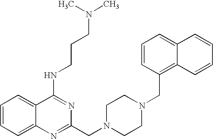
C1=CC=C2C(=C1)C(NCCCN(C)C)=NC(CN1CCN(CC3=C4C(=CC=C3)C=CC=C4)CC1)=N2
